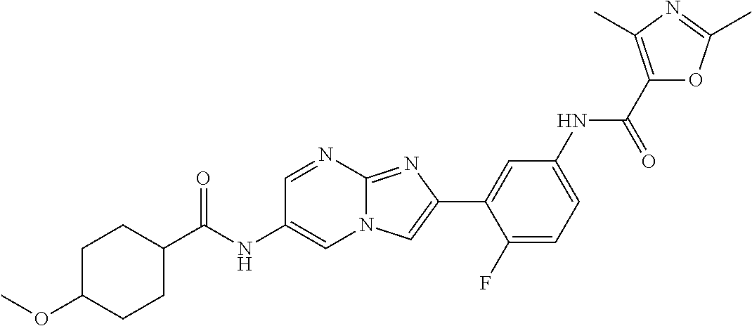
C1=NC2=NC(C3=CC(NC(C4=C(C)N=C(C)O4)=O)=CC=C3F)=CN2C=C1NC(C1CCC(OC)CC1)=O
